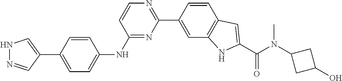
C1=C(C2=CNN=C2)C=CC(NC2=NC(C3=CC4=C(C=C3)C=C(C(N(C3CC(O)C3)C)=O)N4)=NC=C2)=C1
